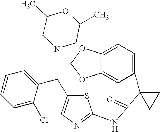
C1=C2C(=CC(C3(C(=O)NC4=NC=C(C(C5=CC=CC=C5Cl)N5CC(C)OC(C)C5)S4)CC3)=C1)OCO2
